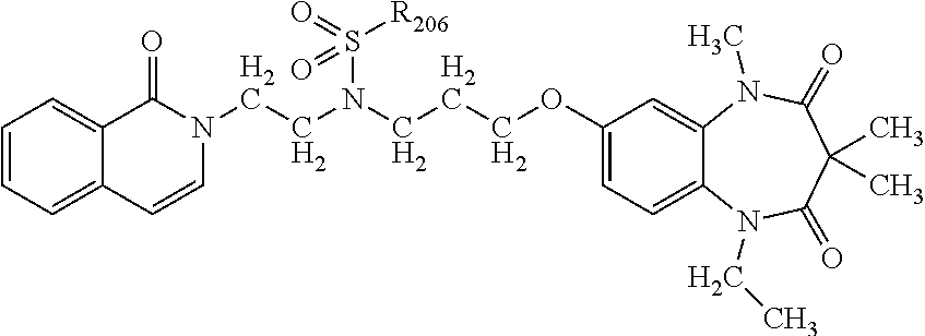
C1=CC2=CC=CC=C2C(=O)N1CCN(CCCOC1=CC=C2C(=C1)N(C)C(=O)C(C)(C)C(=O)N2CC)S(=O)([R206])=O
